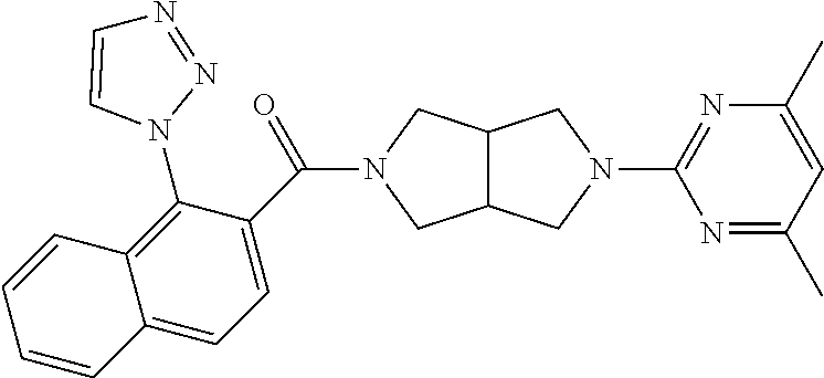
C12C(CN(C3=NC(C)=CC(C)=N3)C1)CN(C(=O)C1=CC=C3C(=C1N1N=NC=C1)C=CC=C3)C2
